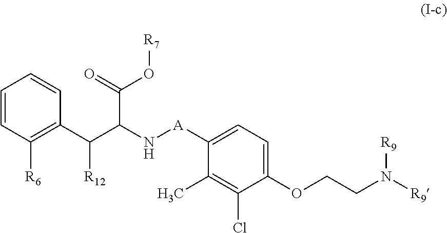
C1=CC([R6])=C(C(C(C(=O)O[R7])N[A]C2=CC=C(OCCN([R9])[R9])C(Cl)=C2C)[R12])C=C1
